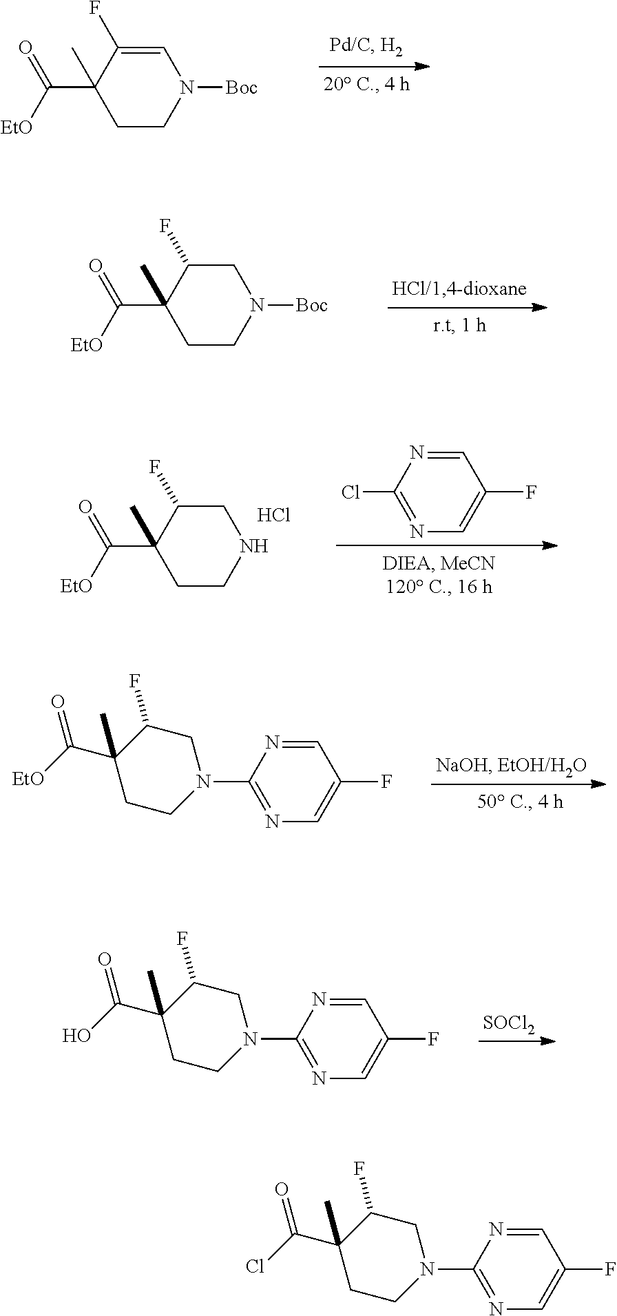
N1=C(N2CC(F)C(C(=O)[EtO])(C)CC2)N=CC(F)=C1.[Boc]N1C=C(F)C(C(=O)[EtO])(C)CC1.[Boc]N1CC(F)C(C(=O)[EtO])(C)CC1.N1CC(F)C(C(=O)[EtO])(C)CC1.Cl.N1=C(Cl)N=CC(F)=C1.N1=C(N2CC(F)C(C(=O)O)(C)CC2)N=CC(F)=C1.[SOCl2].N1=C(N2CC(F)C(C(=O)Cl)(C)CC2)N=CC(F)=C1
